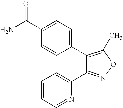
NC(C1=CC=C(C2=C(C)ON=C2C2=CC=CC=N2)C=C1)=O
